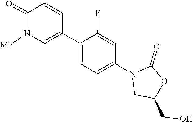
O=C1OC(CO)CN1C1=CC=C(C2=CN([Me])C(=O)C=C2)C(F)=C1
